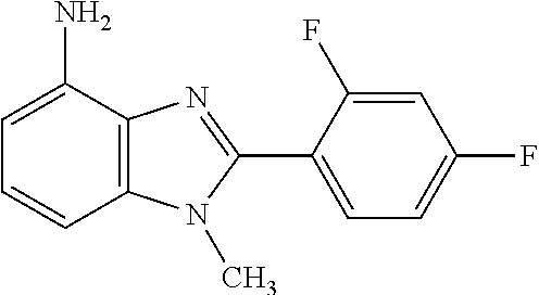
C1=CC2=C(C(N)=C1)N=C(C1=CC=C(F)C=C1F)N2C
